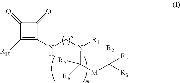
C1(NCN([R1])C([M]C([R3])([R2])[R7])([R6])[R5])=C([R10])C(=O)C1=O
